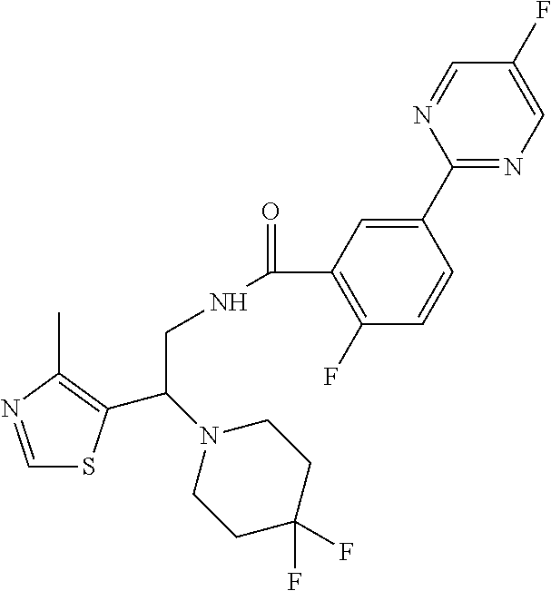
C1=NC(C)=C(C(N2CCC(F)(F)CC2)CNC(=O)C2=C(F)C=CC(C3=NC=C(F)C=N3)=C2)S1
